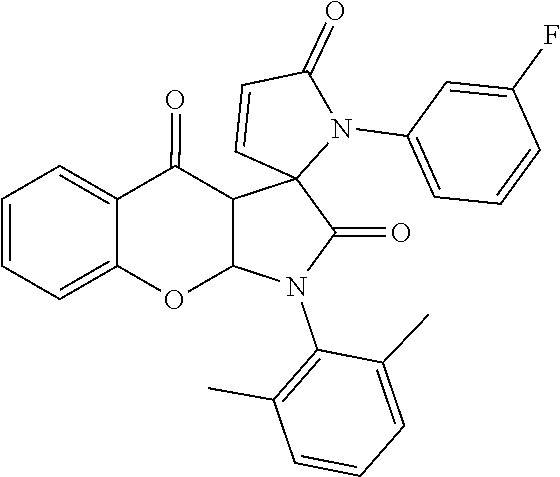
C1=C(F)C=CC=C1N1C2(C3C(=O)C4=CC=CC=C4OC3N(C3=C(C)C=CC=C3C)C2=O)C=CC1=O
